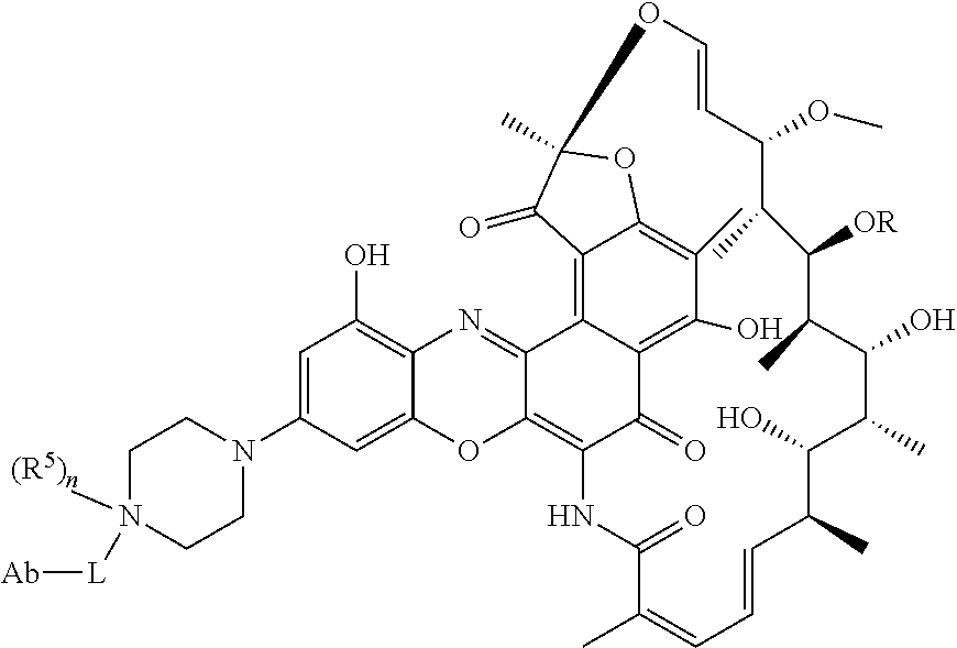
C12=C3C(=O)C4=C(O)C(C)=C5C(=C4C1=NC1=C(O)C=C(N4CCN([L][Ab])([(R5)n])CC4)C=C1O2)C(=O)C(C)(O5)OC=CC(OC)C(C)C([OR])C(C)C(O)C(C)C(O)C(C)C=CC=C(C)C(=O)N3
